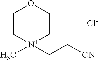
C1C[N+](CC[CN])(C)CCO1.[Cl-]
